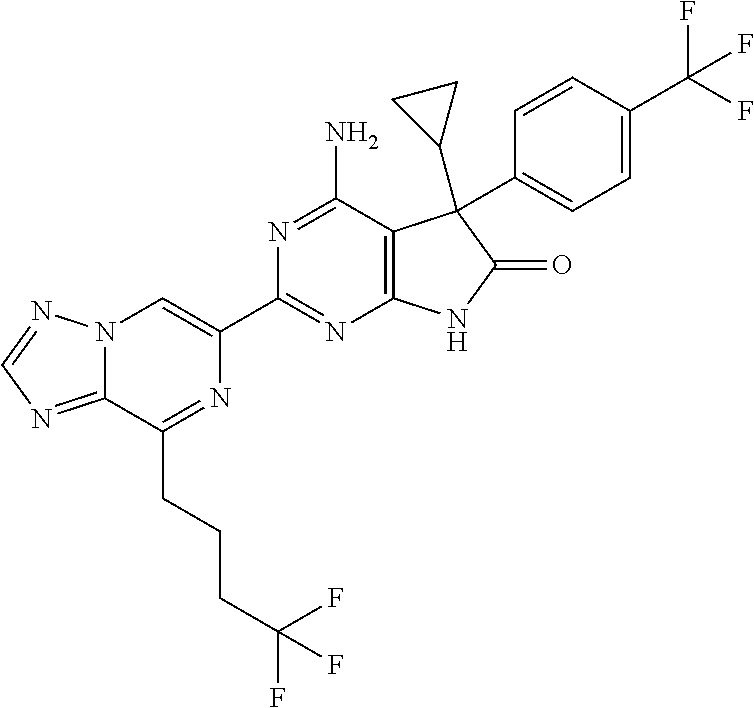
C12=NC=NN1C=C(C1=NC3=C(C(N)=N1)C(C1CC1)(C1=CC=C(C(F)(F)F)C=C1)C(=O)N3)N=C2CCCC(F)(F)F
